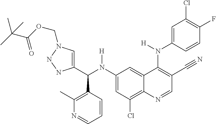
C1(N(C(C2=CN(COC(C(C)(C)C)=O)NN2)C2=C(C)N=CC=C2)[H])=CC(Cl)=C2C(=C1)C(N(C1=CC(Cl)=C(F)C=C1)[H])=C(C#N)C=N2
